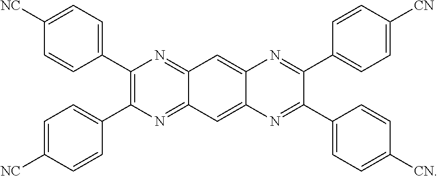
C1(C2=CC=C([NC])C=C2)=C(C2=CC=C([NC])C=C2)N=C2C(=N1)C=C1C(=C2)N=C(C2=CC=C([CN])C=C2)C(C2=CC=C([CN])C=C2)=N1
